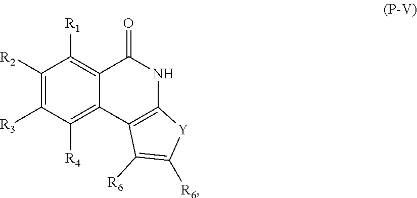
C1([R2])=C([R3])C([R4])=C2C(=C1[R1])C(=O)NC1=C2C([R6])=C([R6])[Y]1
